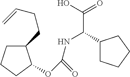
C1(CCC=C)CCCC1OC(=O)NC(C1CCCC1)C(O)=O
